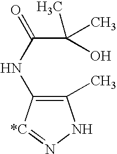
C1(C)=C(NC(=O)C(C)(O)C)[*C]=NN1
